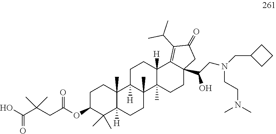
OC(C(CC(OC1C(C)(C)C2([H])C(C)(CC1)C1([H])C(C)(CC2)C2(C)C([H])(CC1)C1=C(C(C)C)C(=O)CC1(C(CN(CC1CCC1)CCN(C)C)O)CC2)=O)(C)C)=O
